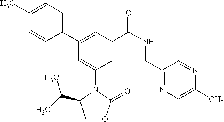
C1(C)=CC=C(C2=CC(C(NCC3=NC=C(C)N=C3)=O)=CC(N3C(C(C)C)COC3=O)=C2)C=C1
